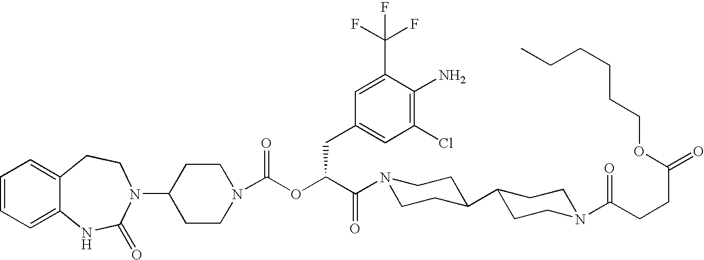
C1=CC=C2C(=C1)CCN(C1CCN(C(OC(C(N3CCC(C4CCN(C(CCC(=O)OCCCCCC)=O)CC4)CC3)=O)CC3=CC(Cl)=C(N)C(C(F)(F)F)=C3)=O)CC1)C(=O)N2
